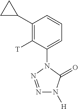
C1(C2CC2)=C([T])C(N2C(=O)N([H])N=N2)=CC=C1
